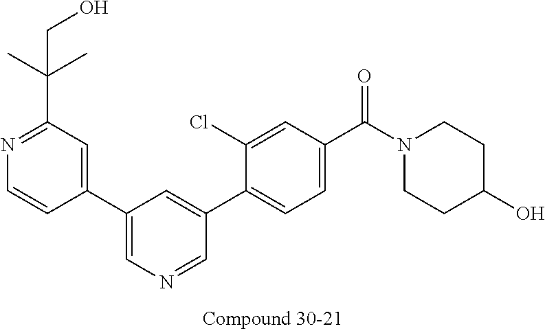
C1(C2=CN=CC(C3=CC=C(C(N4CCC(O)CC4)=O)C=C3Cl)=C2)=CC(C(C)(C)CO)=NC=C1
